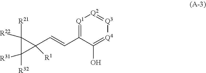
[Q1]1=C(C=CC2([R1])C([R21])([R22])C2([R32])[R31])C(O)=[Q4][Q3]=[Q2]1
